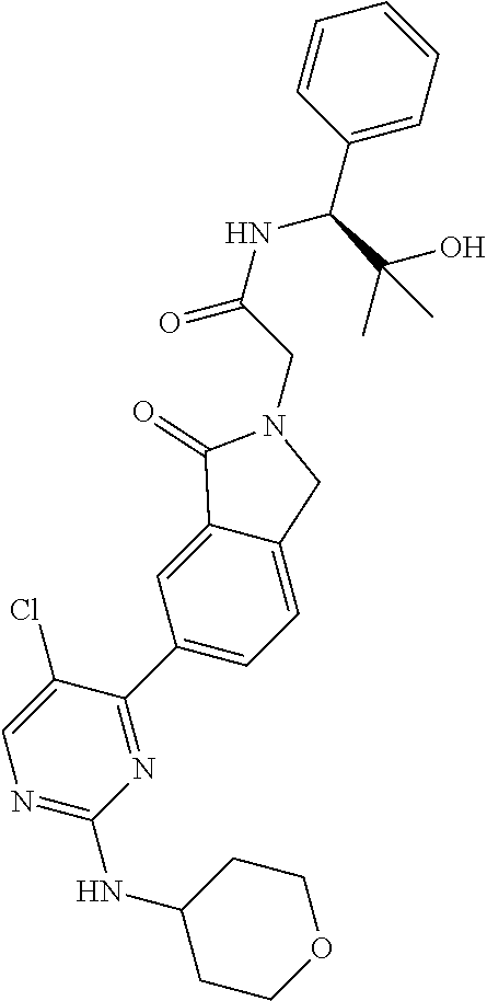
N1=C(NC2CCOCC2)N=C(C2=CC=C3C(=C2)C(=O)N(CC(=O)NC(C(O)(C)C)C2=CC=CC=C2)C3)C(Cl)=C1
